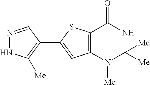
C12=C(C=C(C3=C([Me])NN=C3)S1)N([Me])C([Me])([Me])NC2=O
